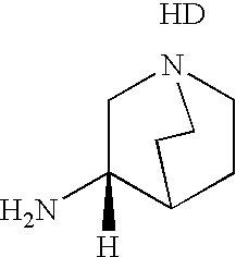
[H].NC1([H])C2CCN(C1)CC2
